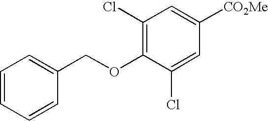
C1(Cl)=C(OCC2=CC=CC=C2)C(Cl)=CC([CO2Me])=C1
